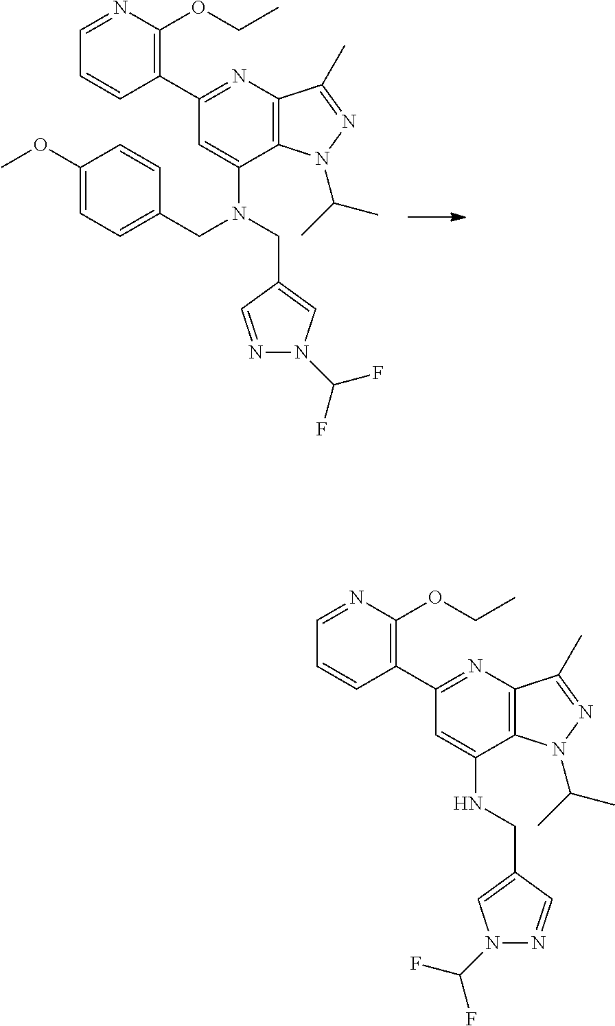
C1=NC(OCC)=C(C2=NC3=C(C(N(CC4=CN(C(F)F)N=C4)CC4=CC=C(OC)C=C4)=C2)N(C(C)C)N=C3C)C=C1.C1=NC(OCC)=C(C2=NC3=C(C(NCC4=CN(C(F)F)N=C4)=C2)N(C(C)C)N=C3C)C=C1
